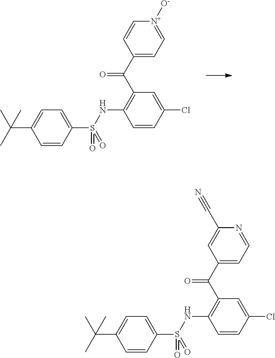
C1(C(C2=C(NS(C3=CC=C(C(C)(C)C)C=C3)(=O)=O)C=CC(Cl)=C2)=O)=CC=[N+]([O-])C=C1.C1(C(C2=C(NS(C3=CC=C(C(C)(C)C)C=C3)(=O)=O)C=CC(Cl)=C2)=O)=CC=NC(C#N)=C1
